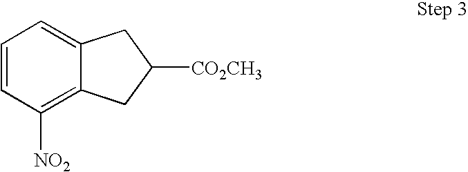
C1=CC([NO2])=C2C(=C1)CC([CO2CH3])C2
